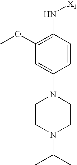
C1=C(N2CCN(C(C)C)CC2)C=CC(N[X1])=C1OC
